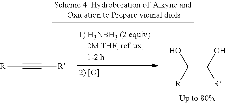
C(C(O)[R])([R])O.[R]C#C[R]
